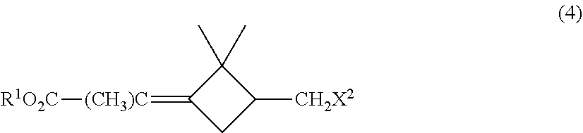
[(CH3)C](=C1CC([CH2X2])C1(C)C)[R1O2C]
